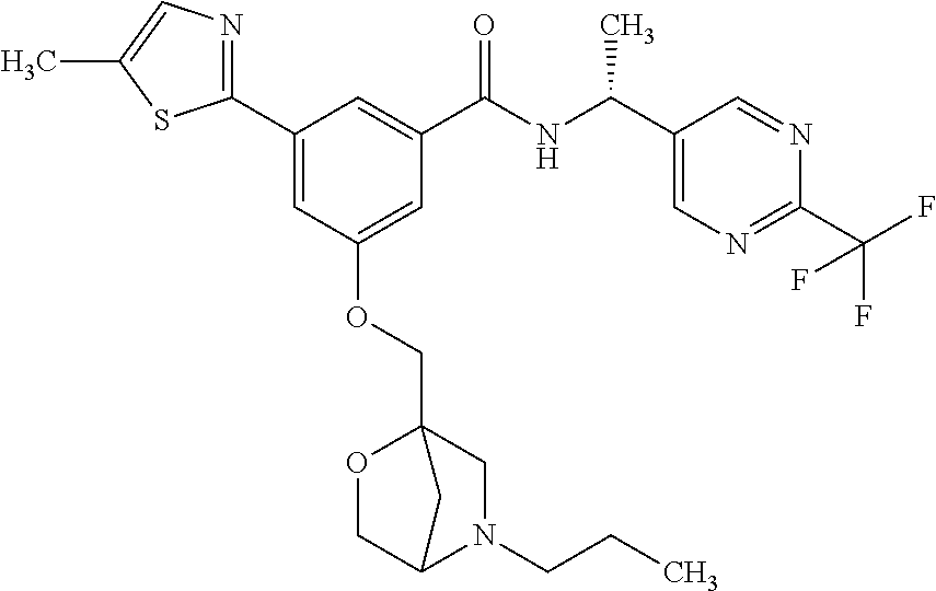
C1(C2=CC(OCC34OCC(N(CCC)C3)C4)=CC(C(NC(C3=CN=C(C(F)(F)F)N=C3)C)=O)=C2)=NC=C(C)S1
